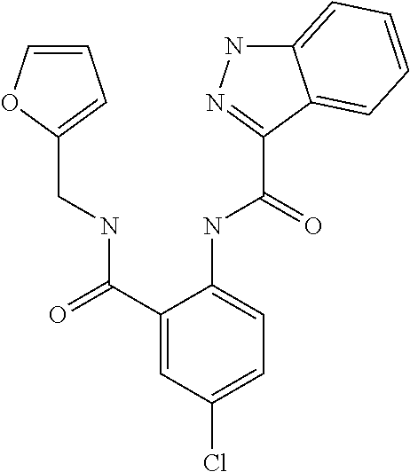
C(NC(C1=CC(Cl)=CC=C1NC(=O)C1=NNC2=CC=CC=C21)=O)C1=CC=CO1
